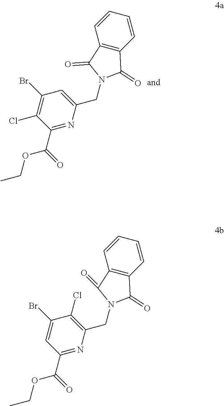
C1=CC=CC2=C1C(=O)N(CC1=CC(Br)=C(Cl)C(C(=O)OCC)=N1)C2=O.C1=CC=CC2=C1C(=O)N(CC1=C(Cl)C(Br)=CC(C(=O)OCC)=N1)C2=O
